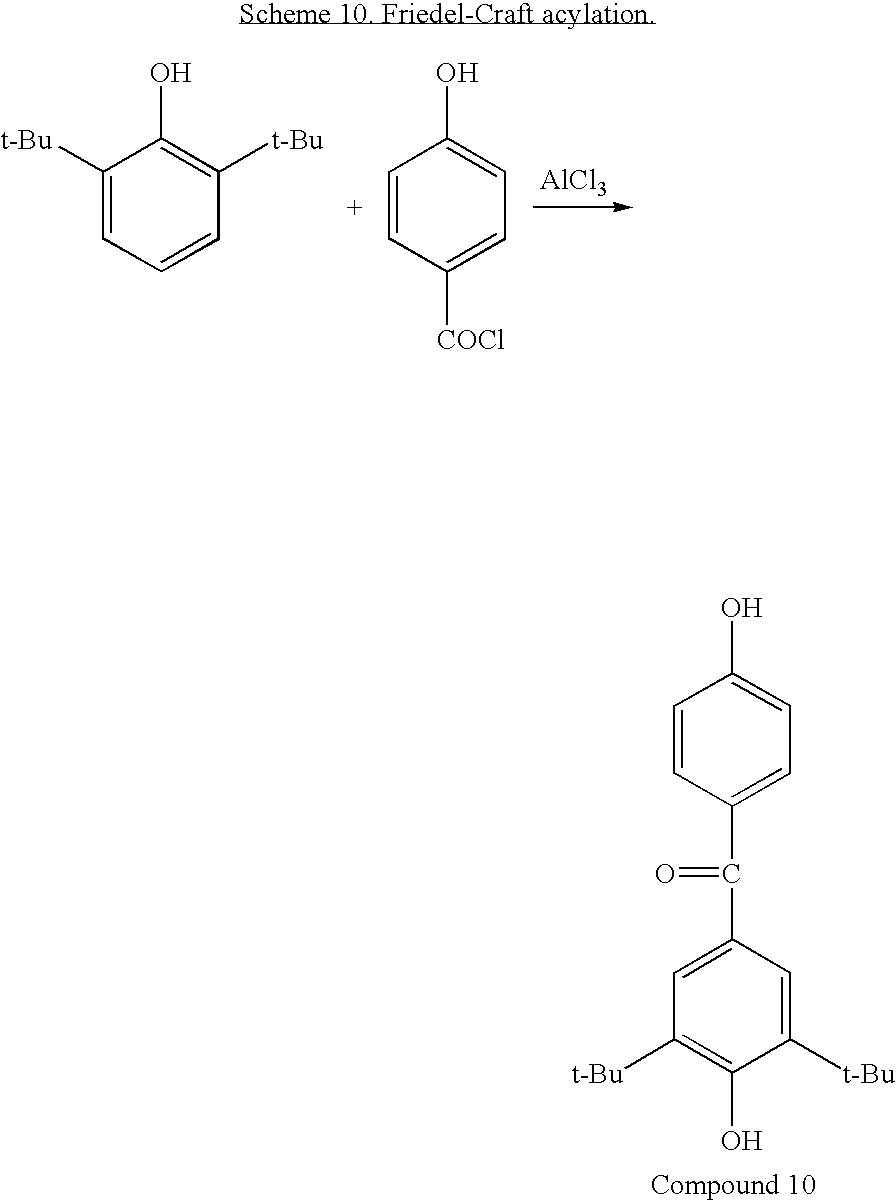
C1=CC(C(C2=CC([t-Bu])=C(O)C([t-Bu])=C2)=O)=CC=C1O.C1([t-Bu])=CC=CC([t-Bu])=C1O.C1=CC([COCl])=CC=C1O.[AlCl3]
